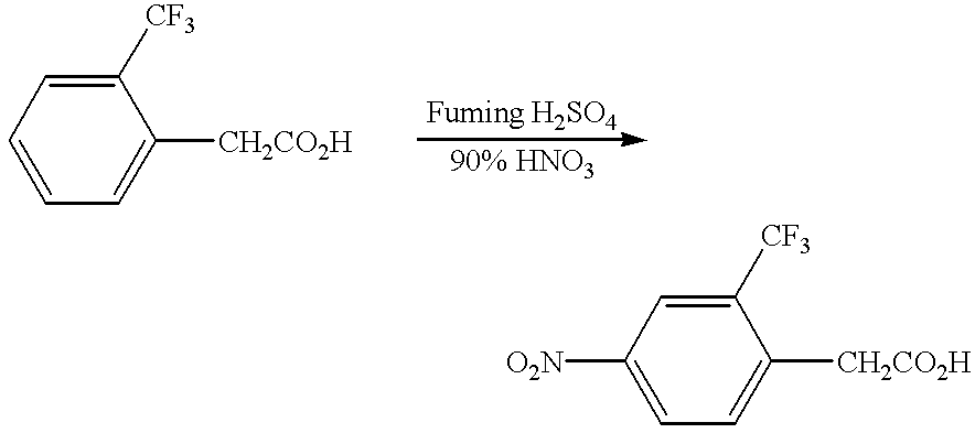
C1=CC=C([CH2CO2H])C([CF3])=C1.C1([O2N])=CC=C([CH2CO2H])C([CF3])=C1
